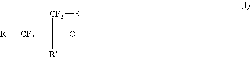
[CF2](C([O-])([R])[CF2][R])[R]
